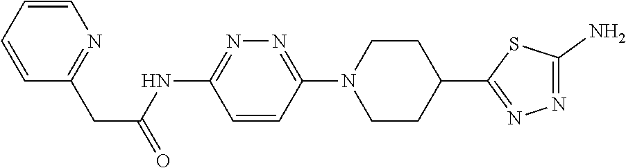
C1=CC(N2CCC(C3=NN=C(N)S3)CC2)=NN=C1NC(CC1=NC=CC=C1)=O
